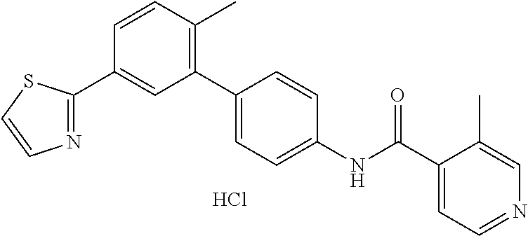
C1(C2=NC=CS2)=CC(C2=CC=C(NC(C3=CC=NC=C3C)=O)C=C2)=C(C)C=C1.Cl
